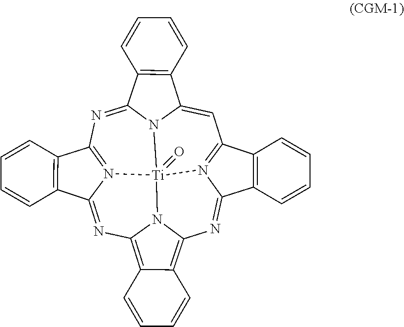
C1=C2N3C(=NC4=N5C(=NC6=C7C(=C8N=C9N(=C1C1=C9C=CC=C1)[Ti]53(=O)N86)C=CC=C7)C1=C4C=CC=C1)C1=C2C=CC=C1
